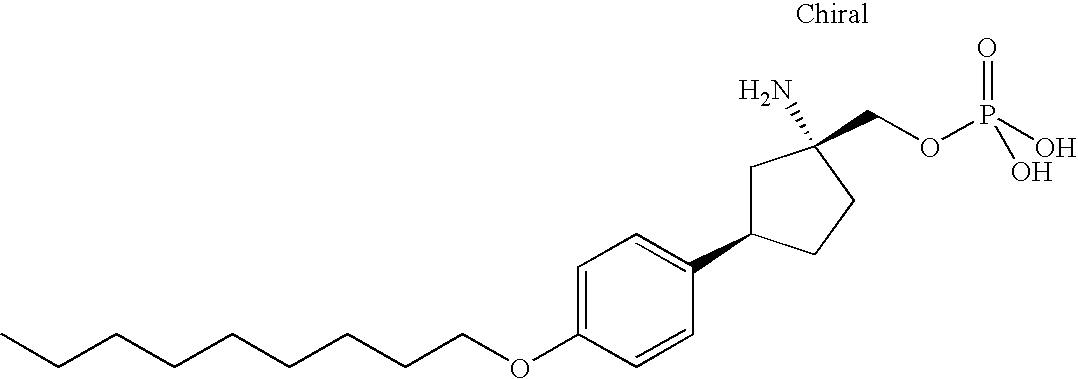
C1=C(OCCCCCCCCC)C=CC(C2CC(N)(COP(O)(=O)O)CC2)=C1
